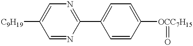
[C9H19]C1=CN=C(C2=CC=C([OCC7H15]=O)C=C2)N=C1
